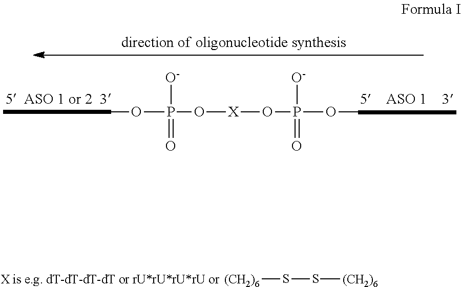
[(CH2)6]SS[(CH2)6].COP(=O)(O[X]OP(=O)(OC)[O-])[O-]
